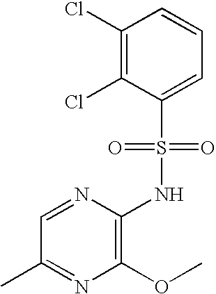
C1=NC(NS(C2=CC=CC(Cl)=C2Cl)(=O)=O)=C(OC)N=C1C
